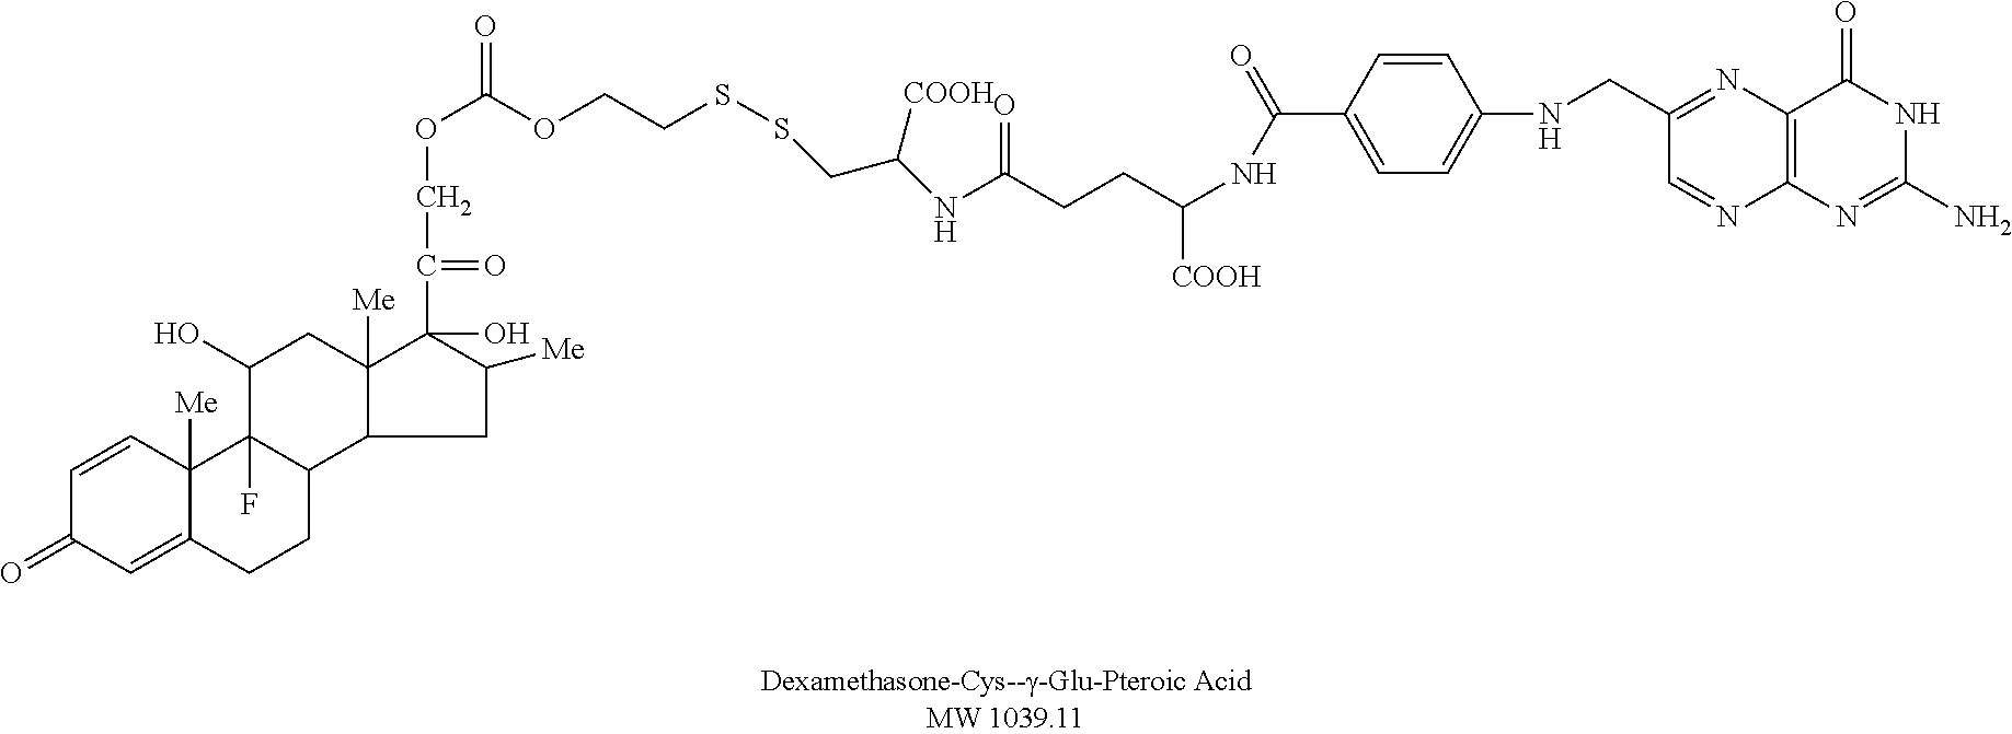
C1=CC(C(=O)NC([COOH])CCC(=O)NC(CSSCCOC(OCC(=O)C2(O)C3([Me])CC(O)C4(F)C(CCC5=CC(=O)C=CC45[Me])C3CC2[Me])=O)[COOH])=CC=C1NCC1=NC2=C(N=C1)N=C(N)NC2=O
